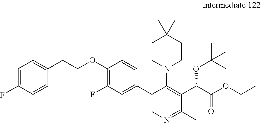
C1(OCCC2=CC=C(F)C=C2)=C(F)C=C(C2=CN=C(C)C(C(C(OC(C)C)=O)OC(C)(C)C)=C2N2CCC(C)(C)CC2)C=C1
